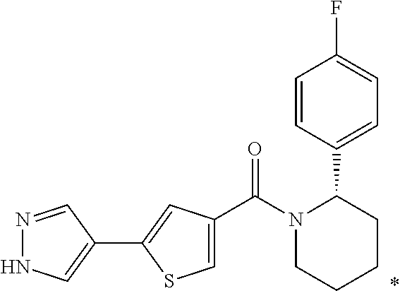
N1(C(C2=CSC(C3=CNN=C3)=C2)=O)CCCCC1C1=CC=C(F)C=C1.*
